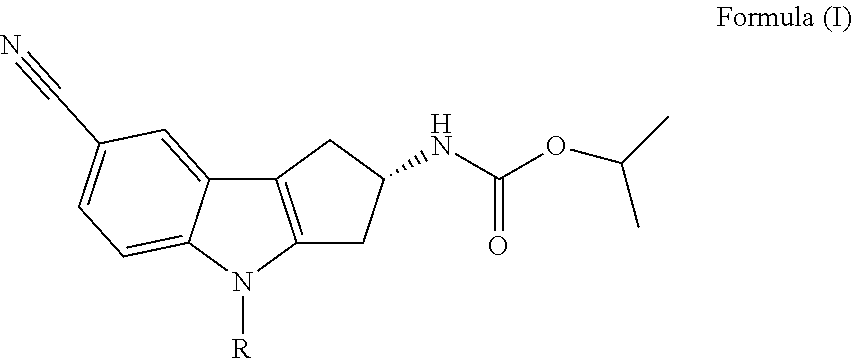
C12=C(CC(NC(OC(C)C)=O)C1)C1=CC(C#N)=CC=C1N2[R]
